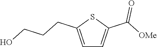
C1=C(CCCO)SC(C(=O)[OMe])=C1
